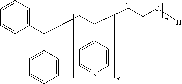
C1=CC=C(C(CC(CCO[H])C2=CC=NC=C2)C2=CC=CC=C2)C=C1
